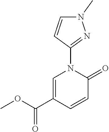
C1(N2C=C(C(OC)=O)C=CC2=O)=NN(C)C=C1
